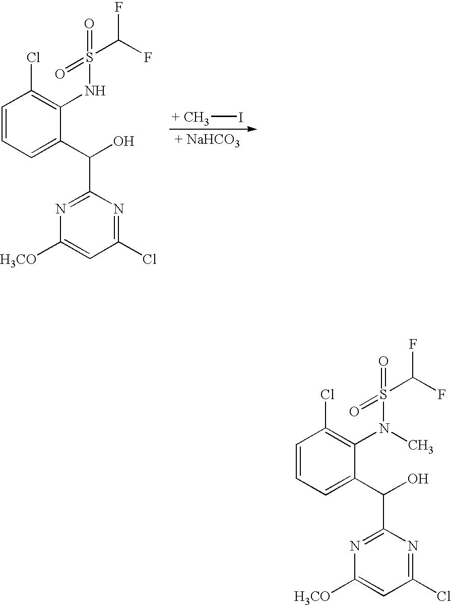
C1=CC=C(C(C2=NC([H3CO])=CC(Cl)=N2)O)C(N(C)S(=O)(=O)C(F)F)=C1Cl.C1=CC=C(C(C2=NC([H3CO])=CC(Cl)=N2)O)C(NS(=O)(=O)C(F)F)=C1Cl.[+ CH3]I
